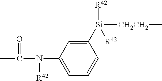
C1(N([R42])C(C)=O)=CC=CC([Si]([R42])([R42])[CH2CH2]C)=C1
